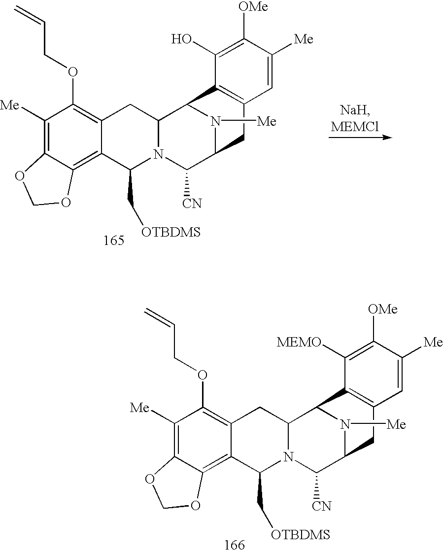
C1([Me])=C2C(=C3C(=C1OCC=C)CC1N(C3C[OTBDMS])C([CN])C3N([Me])C1C1=C(C3)C=C([Me])C([OMe])=C1[MEMO])OCO2.C1([Me])=C2C(=C3C(=C1OCC=C)CC1N(C3C[OTBDMS])C([CN])C3N([Me])C1C1=C(C3)C=C([Me])C([OMe])=C1O)OCO2
